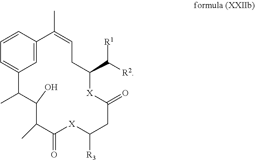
C1C(C([R2])[R1])[X]C(=O)CC([R3])[X]C(=O)C(C)C(O)C(C)C2=CC=CC(=C2)C(C)=C1
